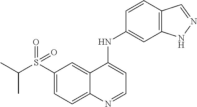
S(C1=CC=C2C(=C1)C(NC1=CC3=C(C=C1)C=NN3)=CC=N2)(C(C)C)(=O)=O
